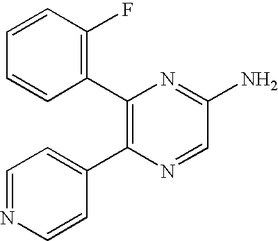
C1(C2=C(F)C=CC=C2)=C(C2=CC=NC=C2)N=CC(N)=N1
